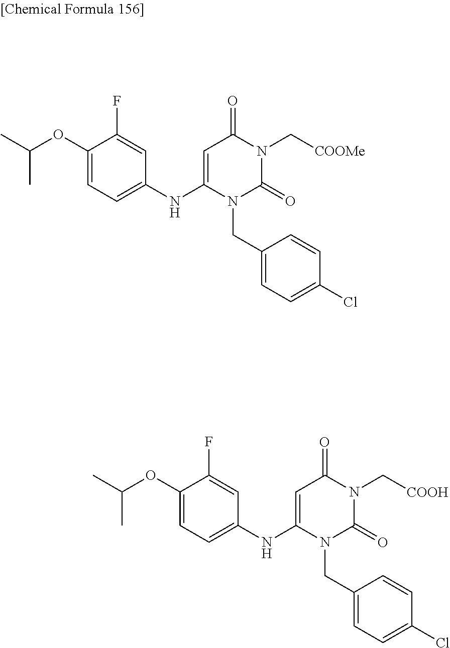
C1=C(NC2=CC=C(OC(C)C)C(F)=C2)N(CC2=CC=C(Cl)C=C2)C(=O)N(C[COOMe])C1=O.C1=C(NC2=CC=C(OC(C)C)C(F)=C2)N(CC2=CC=C(Cl)C=C2)C(=O)N(C[COOH])C1=O
